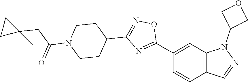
C12=C(C=C(C3=NC(C4CCN(C(CC5(C)CC5)=O)CC4)=NO3)C=C1)N(C1COC1)N=C2
